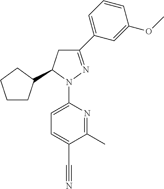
C1CC(C2CC(C3=CC=CC(OC)=C3)=NN2C2=CC=C(C#N)C(C)=N2)CC1
